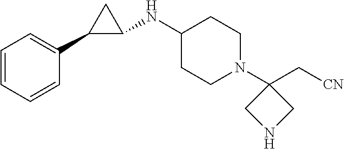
C1(NC2C(C3=CC=CC=C3)C2)CCN(C2(C[CN])CNC2)CC1
